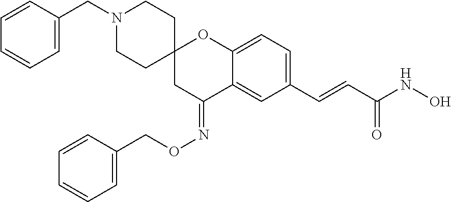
C(C1=CC=CC=C1)N1CCC2(CC1)CC(=NOCC1=CC=CC=C1)C1=CC(C=CC(NO)=O)=CC=C1O2
